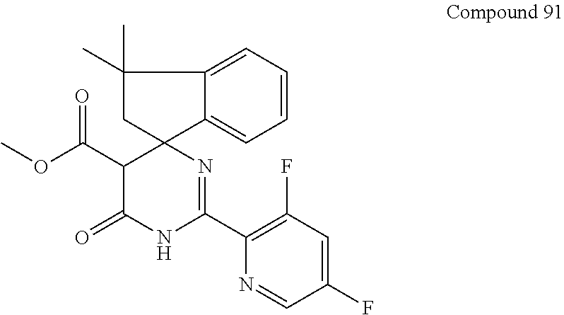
C1=C2C3(CC(C)(C)C2=CC=C1)C(C(OC)=O)C(=O)NC(C1=C(F)C=C(F)C=N1)=N3
